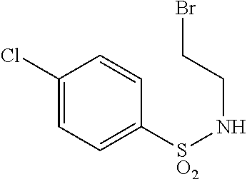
C1(Cl)=CC=C([SO2]NCCBr)C=C1
